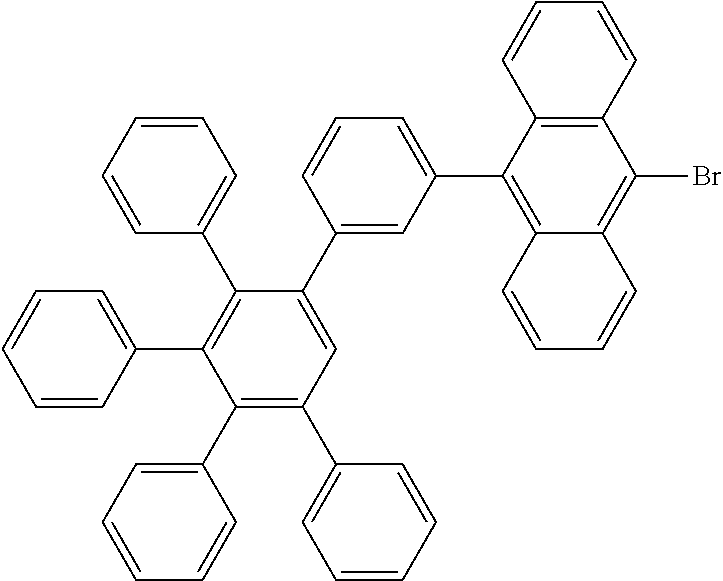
C1=CC=C(C2=C(C3=CC=CC=C3)C(C3=CC(C4=C5C(=C(Br)C6=C4C=CC=C6)C=CC=C5)=CC=C3)=CC(C3=CC=CC=C3)=C2C2=CC=CC=C2)C=C1
